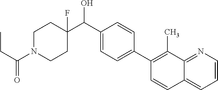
C1(C2=CC=C(C(C3(F)CCN(C(CC)=O)CC3)O)C=C2)=C(C)C2=NC=CC=C2C=C1
